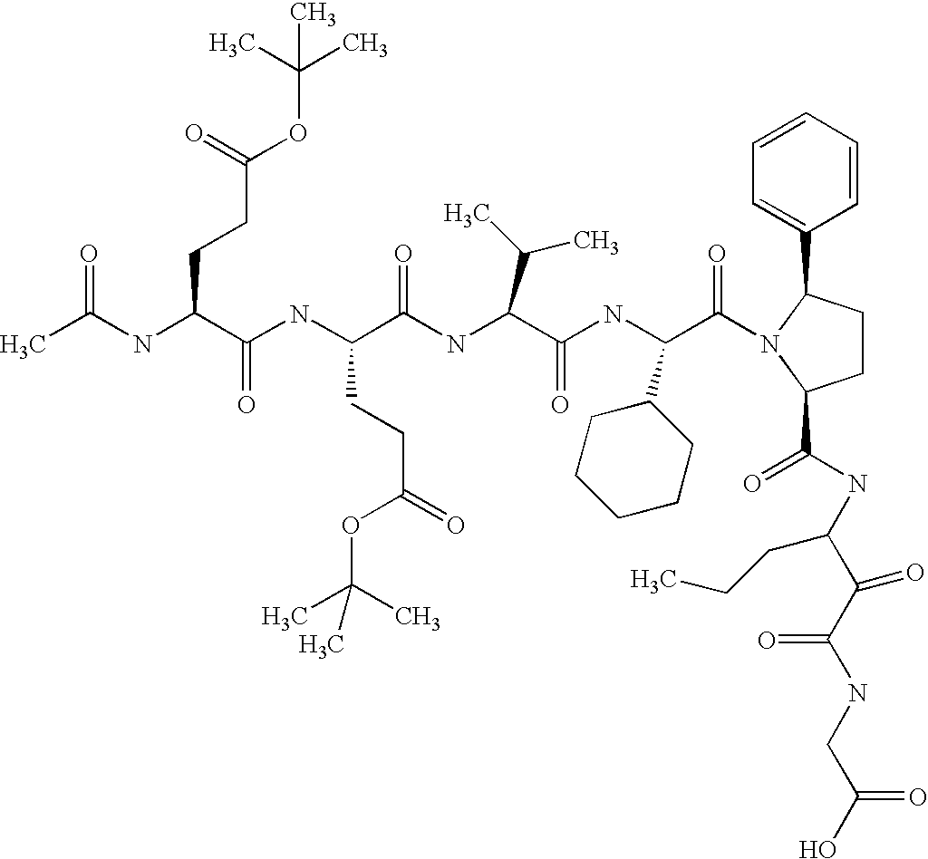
CC(NC(C(NC(C(NC(C(NC(C(=O)N1C(C2=CC=CC=C2)CCC1C(NC(C(C(NCC(O)=O)=O)=O)CCC)=O)C1CCCCC1)=O)C(C)C)=O)CCC(=O)OC(C)(C)C)=O)CCC(OC(C)(C)C)=O)=O
